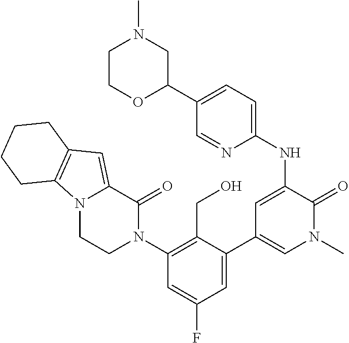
N12CCN(C3=C(CO)C(C4=CN(C)C(=O)C(NC5=CC=C(C6CN(C)CCO6)C=N5)=C4)=CC(F)=C3)C(=O)C1=CC1=C2CCCC1
